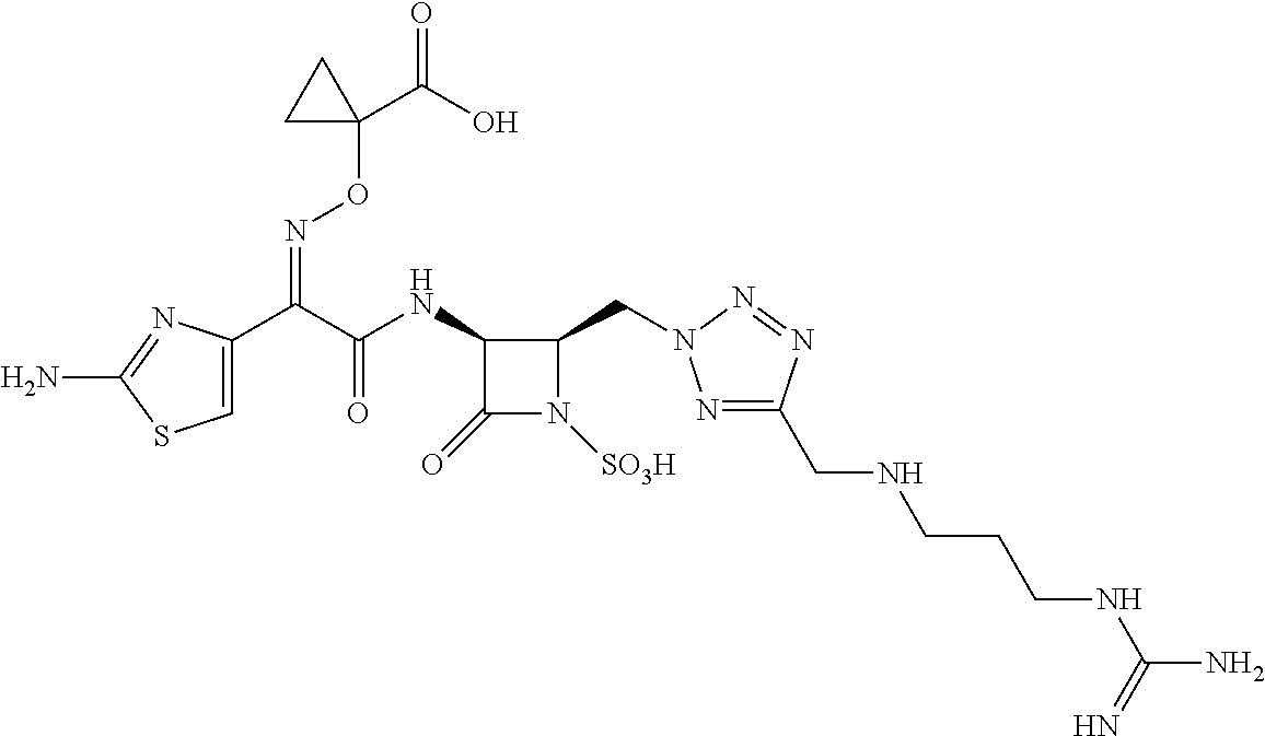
C1=C(C(C(NC2C(=O)N([SO3H])C2CN2N=C(CNCCCNC(N)=N)N=N2)=O)=NOC2(C(=O)O)CC2)N=C(N)S1
